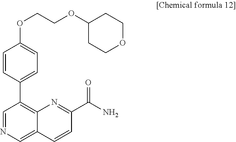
C1=NC=C2C(=C1C1=CC=C(OCCOC3CCOCC3)C=C1)N=C(C(N)=O)C=C2
